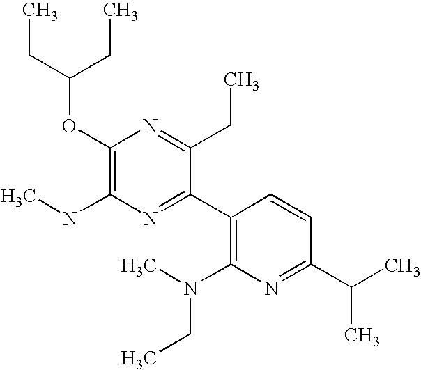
C1(OC(CC)CC)=C(NC)N=C(C2=C(N(C)CC)N=C(C(C)C)C=C2)C(CC)=N1
